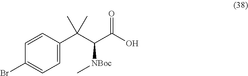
C1=C(C(C(C(O)=O)[NBoc]C)(C)C)C=CC(Br)=C1
